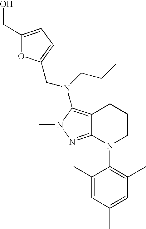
C12=NN(C)C(N(CCC)CC3=CC=C(CO)O3)=C1CCCN2C1=C(C)C=C(C)C=C1C
